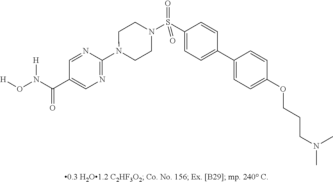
N1(C2=NC=C(C(N(O[H])[H])=O)C=N2)CCN(S(C2=CC=C(C3=CC=C(OCCCN(C)C)C=C3)C=C2)(=O)=O)CC1
